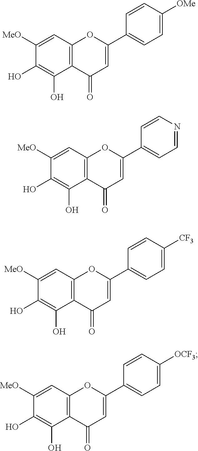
C1=C([MeO])C(O)=C(O)C2=C1OC(C1=CC=C([OCF3])C=C1)=CC2=O.C1=C([MeO])C(O)=C(O)C2=C1OC(C1=CC=C([OMe])C=C1)=CC2=O.C1=C([MeO])C(O)=C(O)C2=C1OC(C1=CC=NC=C1)=CC2=O.C1=C([MeO])C(O)=C(O)C2=C1OC(C1=CC=C([CF3])C=C1)=CC2=O
